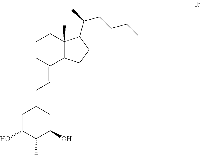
C1CC(=CC=C2CC(O)C(C)C(O)C2)C2C(C)(C1)C(C(C)CCCC)CC2
